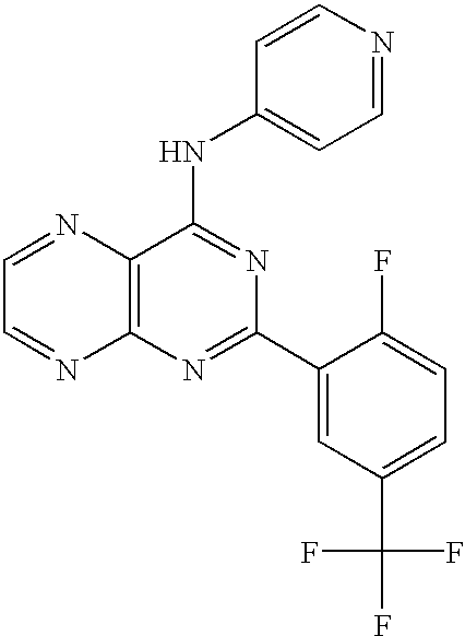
C1=NC2=C(N=C1)N=C(C1=CC(C(F)(F)F)=CC=C1F)N=C2NC1=CC=NC=C1
